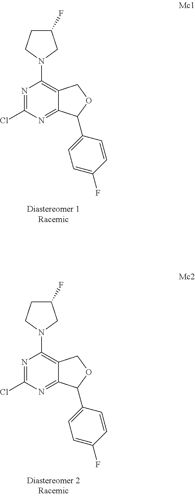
C1(F)CCN(C2=C3C(=NC(Cl)=N2)C(C2=CC=C(F)C=C2)OC3)C1.C1(F)CCN(C2=C3C(=NC(Cl)=N2)C(C2=CC=C(F)C=C2)OC3)C1
